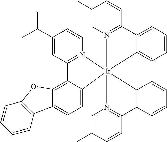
C12=C3C(=CC=C1C1=C(O2)C=CC=C1)[Ir]12(N4=C3C=C(C(C)C)C=C4)(N3=C(C=CC(C)=C3)C3=CC=CC=C13)N1=C(C=CC(C)=C1)C1=C2C=CC=C1
